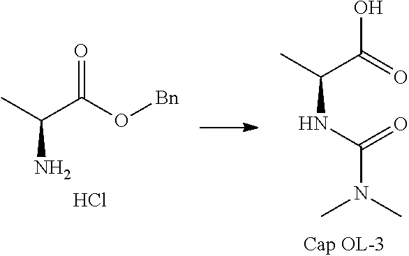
CC(C(O[Bn])=O)N.Cl.CC(C(=O)O)NC(=O)N(C)C
